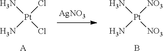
N[Pt](N)(Cl)Cl.[A].[AgNO3].N[Pt](N)([NO3])[NO3].B
